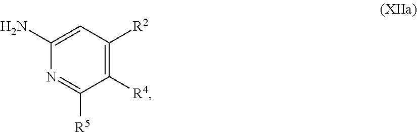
N1=C([R5])C([R4])=C([R2])C=C1N
